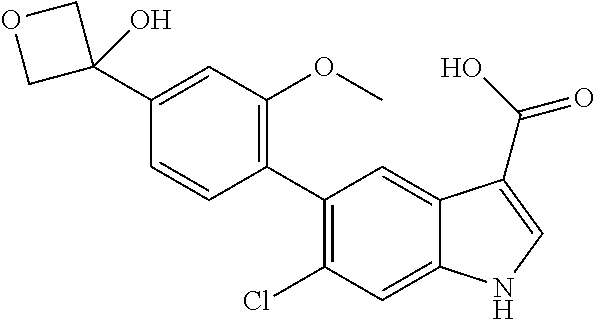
C1(C2=C(OC)C=C(C3(O)COC3)C=C2)=C(Cl)C=C2C(=C1)C(C(O)=O)=CN2
